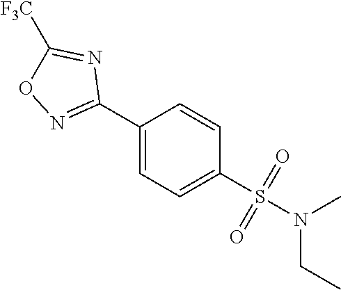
C1(C2=NOC([F3C])=N2)=CC=C(S(N(CC)C)(=O)=O)C=C1
